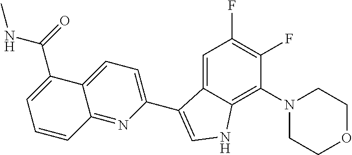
C1=C2C(=C(N3CCOCC3)C(F)=C1F)NC=C2C1=CC=C2C(=N1)C=CC=C2C(=O)NC
